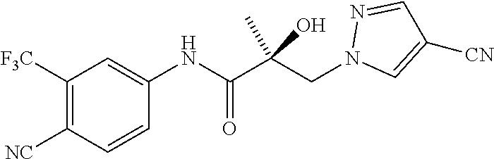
C1([F3C])=C([NC])C=CC(NC(C(CN2C=C([CN])C=N2)(C)O)=O)=C1
